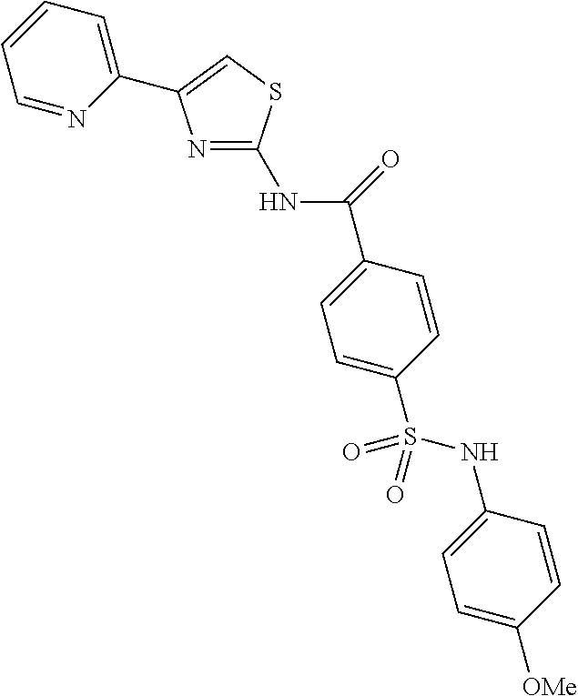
C(C1=CC=C(S(NC2=CC=C([OMe])C=C2)(=O)=O)C=C1)(=O)NC1=NC(C2=CC=CC=N2)=CS1
